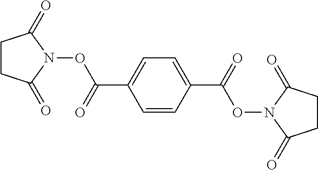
C1CC(=O)N(OC(C2=CC=C(C(ON3C(=O)CCC3=O)=O)C=C2)=O)C1=O
